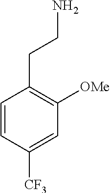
C1=CC([CF3])=CC([OMe])=C1CCN
